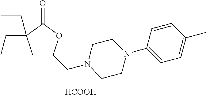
[HCOOH].C1C(CC)(CC)C(=O)OC1CN1CCN(C2=CC=C(C)C=C2)CC1
